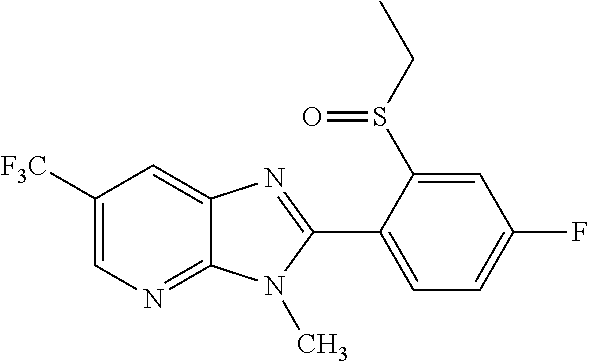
C12=NC=C([F3C])C=C1N=C(C1=CC=C(F)C=C1S(CC)=O)N2C
